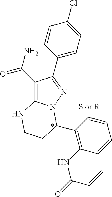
C1(C(=O)N)=C2N(N=C1C1=CC=C(Cl)C=C1)C(C1=C(NC(=O)C=C)C=CC=C1)CCN2.[S or R]
